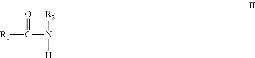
[R1]C(N([R2])[H])=O
